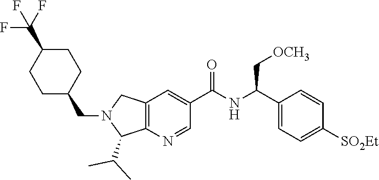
C12=C(N=CC(C(NC(C3=CC=C([SO2Et])C=C3)C[OCH3])=O)=C1)C(C(C)C)N(CC1CCC(C(F)(F)F)CC1)C2
